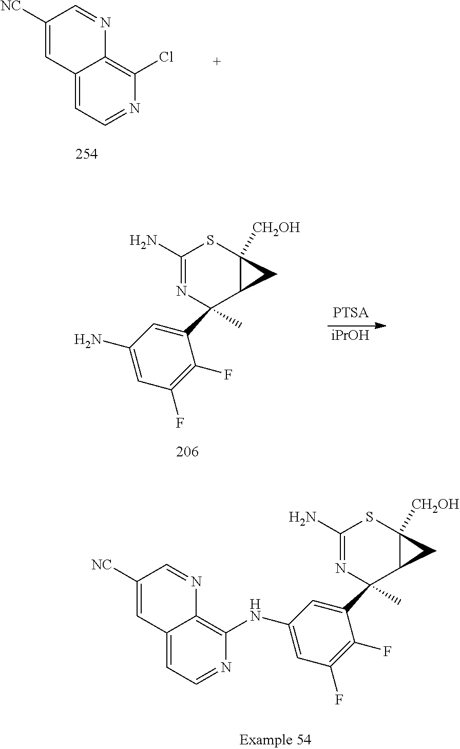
C12=CC=NC(Cl)=C1N=CC([NC])=C2.C1(C2(C)C3C([CH2OH])(SC(N)=N2)C3)=CC(N)=CC(F)=C1F.[iPrOH].C1(C2(C)C3C([CH2OH])(SC(N)=N2)C3)=CC(NC2=C3C(=CC=N2)C=C([NC])C=N3)=CC(F)=C1F
